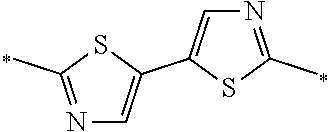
N1=C(C)SC(C2=CN=C(C)S2)=C1
